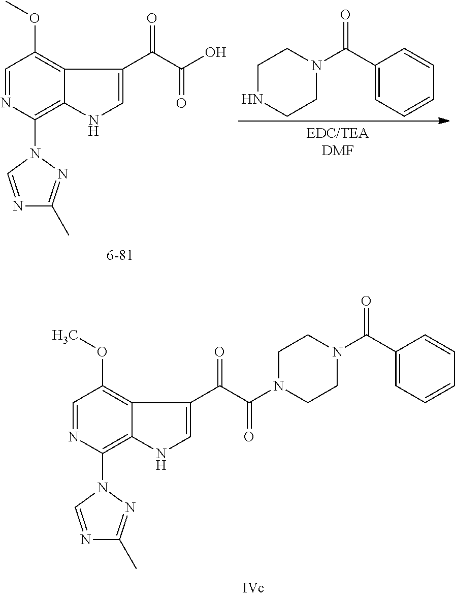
C1=NC(N2C=NC(C)=N2)=C2C(=C1OC)C(C(C(N1CCN(C(=O)C3=CC=CC=C3)CC1)=O)=O)=CN2.C1=NC(N2C=NC(C)=N2)=C2C(=C1OC)C(C(C(O)=O)=O)=CN2.C1NCCN(C(C2=CC=CC=C2)=O)C1
